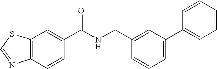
C12=C(C=C(C(NCC3=CC(C4=CC=CC=C4)=CC=C3)=O)C=C1)SC=N2
